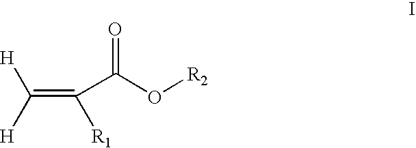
C(=C(C(O[R2])=O)[R1])([H])[H]
